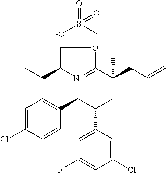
[N+]12=C(C(C)(CC=C)CC(C3=CC(F)=CC(Cl)=C3)C1C1=CC=C(Cl)C=C1)OCC2CC.CS(=O)(=O)[-O]
